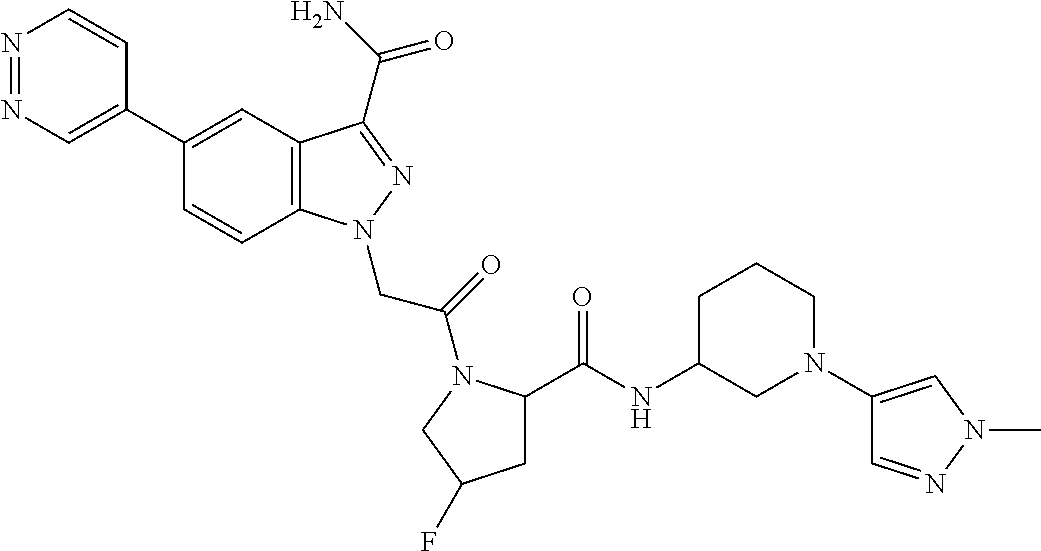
N1=NC=C(C2=CC3=C(C=C2)N(CC(=O)N2C(C(NC4CN(C5=CN(C)N=C5)CCC4)=O)CC(F)C2)N=C3C(N)=O)C=C1
